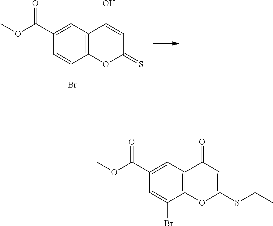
C12=C(C=C(C(OC)=O)C=C1Br)C(O)=CC(=S)O2.C12=C(C=C(C(OC)=O)C=C1Br)C(=O)C=C(SCC)O2
